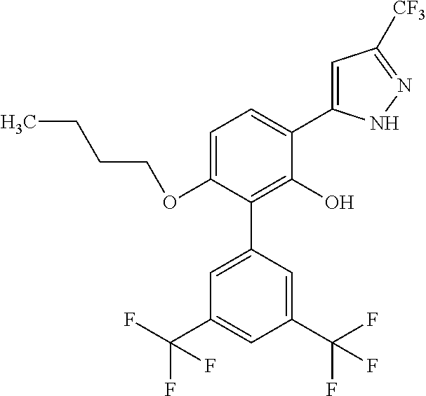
C1(OCCCC)=CC=C(C2=CC([CF3])=NN2)C(O)=C1C1=CC(C(F)(F)F)=CC(C(F)(F)F)=C1
